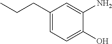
C1(CCC)=CC=C(O)C(N)=C1
